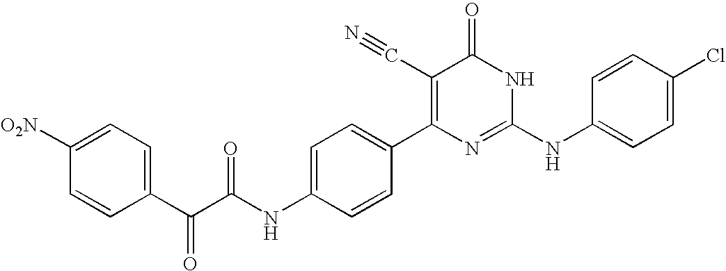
C1=CC(C2=C(C#N)C(=O)NC(NC3=CC=C(Cl)C=C3)=N2)=CC=C1NC(C(C1=CC=C([O2N])C=C1)=O)=O
